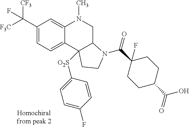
C1(C([F3C])([CF3])F)=CC=C2C(=C1)N(C)CC1C2([O2S]C2=CC=C(F)C=C2)CCN1C(=O)C1(F)CCC(C(=O)O)CC1
